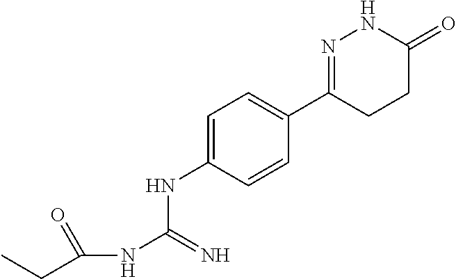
C1=C(NC(NC(CC)=O)=N)C=CC(C2=NNC(=O)CC2)=C1
